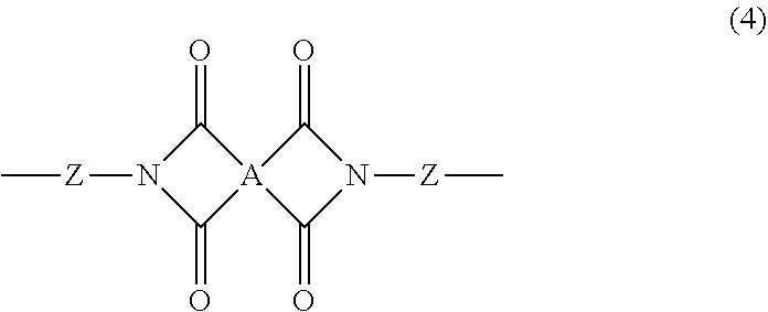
C1(=O)N([Z]C)C(=O)[A]12C(=O)N([Z]C)C2=O
